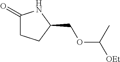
C1(=O)CCC(COC([OEt])C)N1
